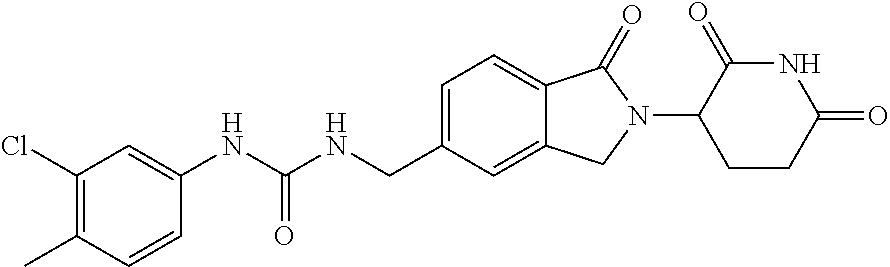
C(NCC1=CC=C2C(=C1)CN(C1C(=O)NC(=O)CC1)C2=O)(NC1=CC(Cl)=C(C)C=C1)=O
